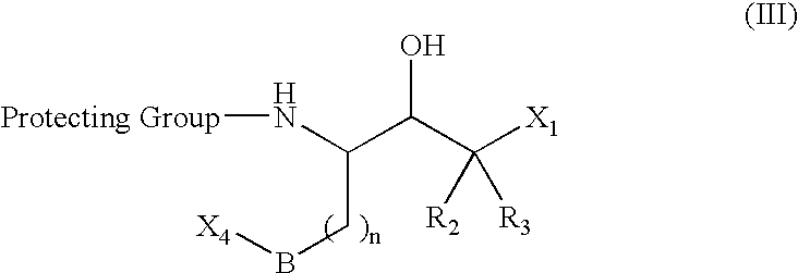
[Protecting Group]NC(C(C([X1])([R2])[R3])O)CB[X4]
